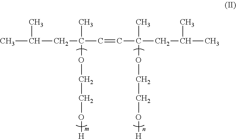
CC(C)CC(C=CC(C)(CC(C)C)OCCO[H])(C)OCCO[H]
